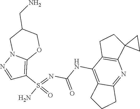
C(NC1=C2C(=NC3=C1CCC31CC1)CCC2)(N=S(N)(=O)C1=C2N(N=C1)CC(CN)CO2)=O
